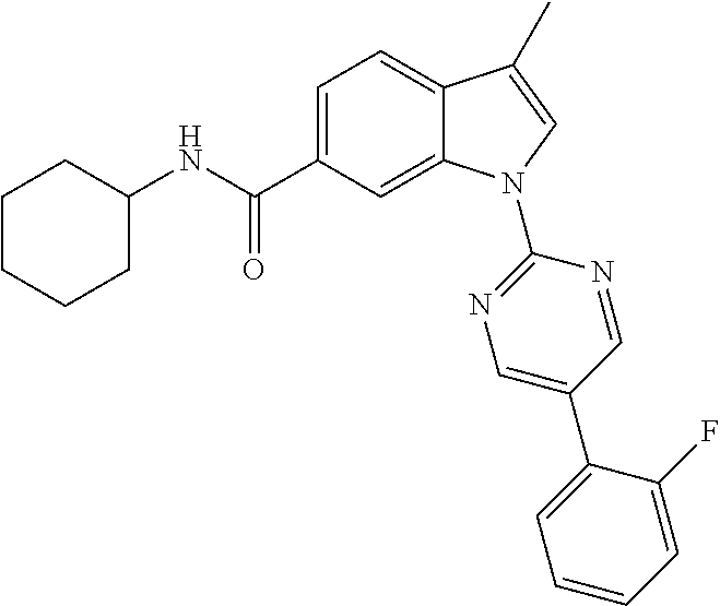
C1(NC(C2=CC=C3C(=C2)N(C2=NC=C(C4=CC=CC=C4F)C=N2)C=C3C)=O)CCCCC1
